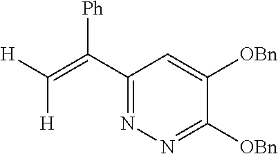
C(=C(C1=NN=C([OBn])C([OBn])=C1)[Ph])([H])[H]
